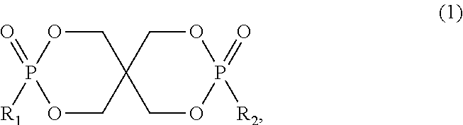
C1OP(=O)([R1])OCC12COP(=O)([R2])OC2
